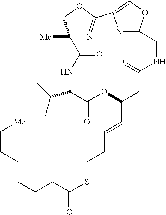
N1C(C(C)C)C(=O)OC(C=CCCSC(CCCCCC[Me])=O)CC(=O)NCC2=NC(=CO2)C2=NC([Me])(C1=O)CO2
